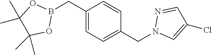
B1(CC2=CC=C(CN3C=C(Cl)C=N3)C=C2)OC(C)(C)C(C)(C)O1
